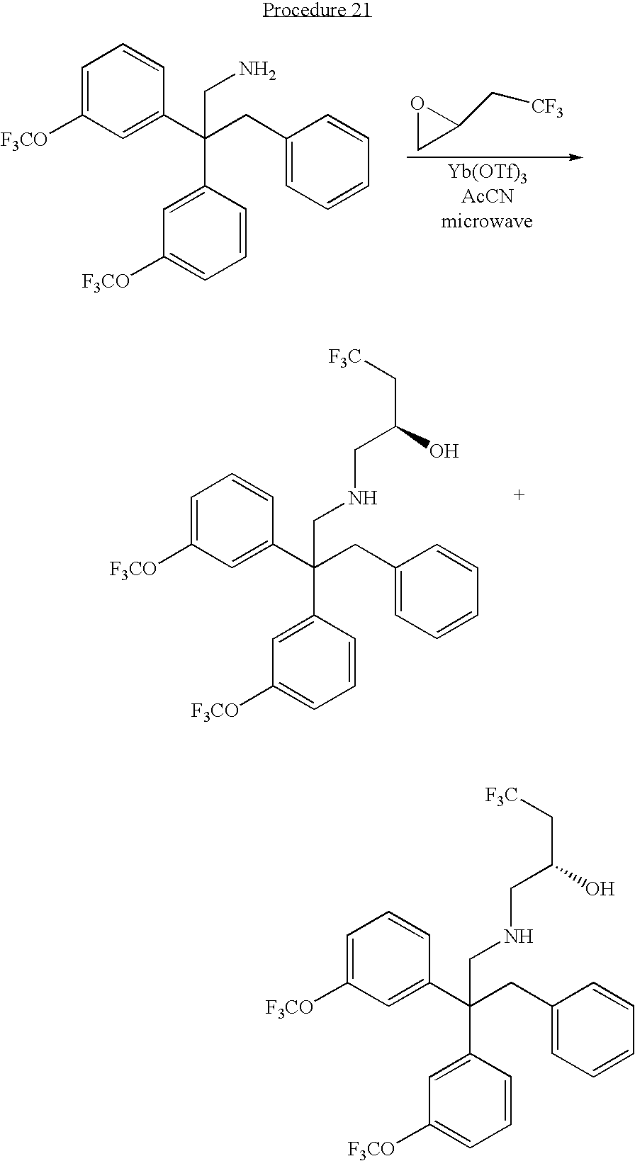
C1=C([F3CO])C=C(C(CC2=CC=CC=C2)(C2=CC([F3CO])=CC=C2)CNCC(C[F3C])O)C=C1.C1=C([F3CO])C=C(C(CC2=CC=CC=C2)(C2=CC([F3CO])=CC=C2)CN)C=C1.C1OC1C[CF3].C1=C([F3CO])C=C(C(CC2=CC=CC=C2)(C2=CC([F3CO])=CC=C2)CNCC(C[F3C])O)C=C1
